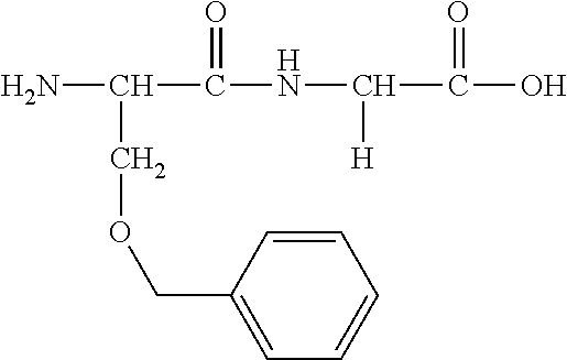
NC(C(NC(C(O)=O)[H])=O)COCC1=CC=CC=C1
